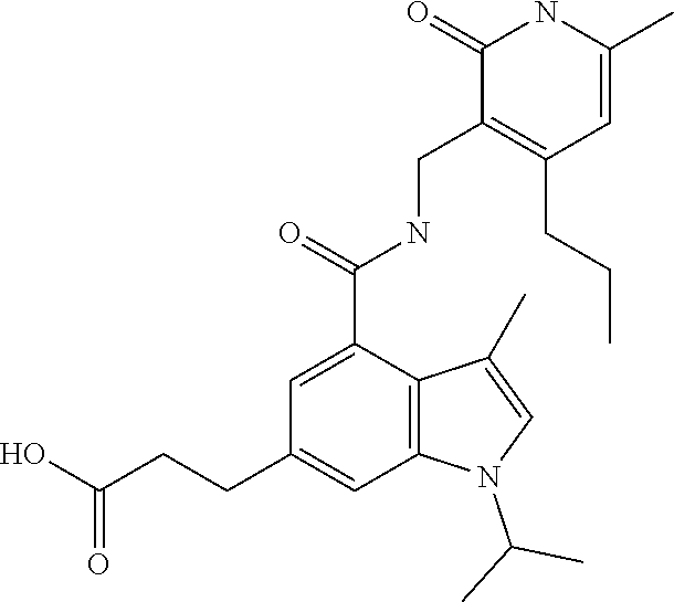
C(C1=C(CCC)C=C(C)NC1=O)NC(=O)C1=CC(CCC(O)=O)=CC2=C1C(C)=CN2C(C)C
